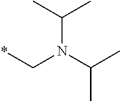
C(N(C(C)C)C*)(C)C
